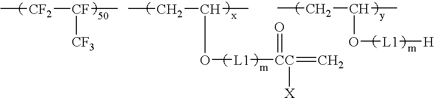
CCC(C)O[L1][H].C[CF2][CF]([CF3])C.CCC(C)O[L1][CC](=C)([X])=O
